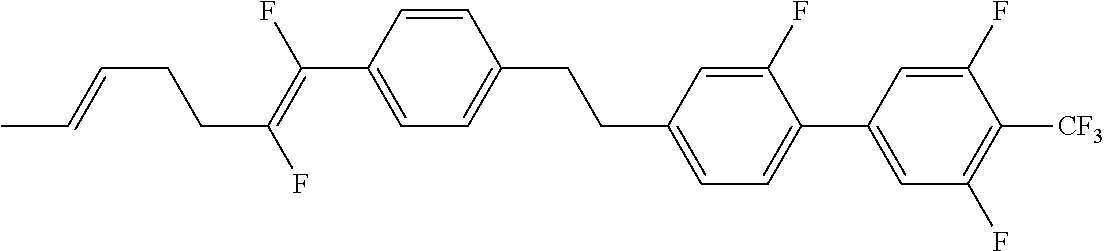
C1=CC(C(=C(F)CCC=CC)F)=CC=C1CCC1=CC=C(C2=CC(F)=C([CF3])C(F)=C2)C(F)=C1
